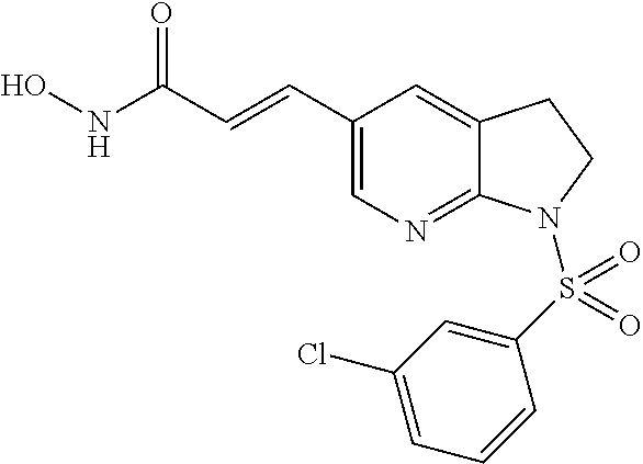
ONC(C=CC1=CN=C2C(=C1)CCN2S(C1=CC(Cl)=CC=C1)(=O)=O)=O
